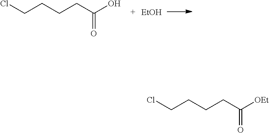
ClCCCCC(O)=O.[EtOH].ClCCCCC([OEt])=O
